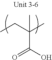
C(C(CC)(C)C)(O)=O
